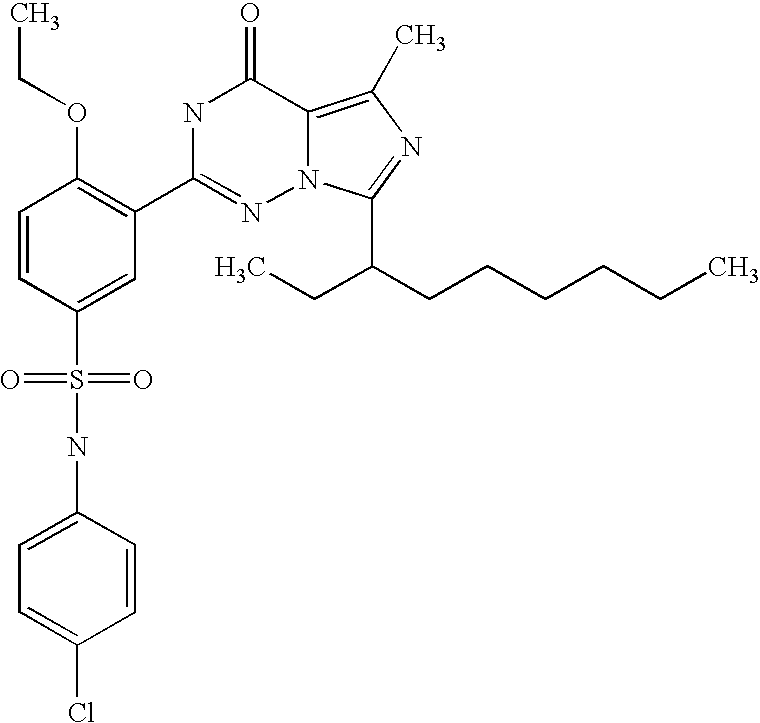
C1=CC(S(NC2=CC=C(Cl)C=C2)(=O)=O)=CC(C2=NN3C(=C(C)N=C3C(CCCCCC)CC)C(=O)N2)=C1OCC
